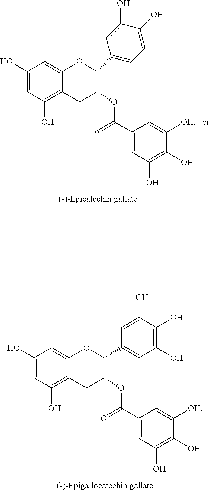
C1(O)=CC(O)=C2C(=C1)OC(C1=CC(O)=C(O)C(O)=C1)C(OC(C1=CC(O)=C(O)C([OH])=C1)=O)C2.C1(O)=CC(O)=C2C(=C1)OC(C1=CC=C(O)C(O)=C1)C(OC(=o)C1=CC(O)=C(O)C([OH])=C1)C2
